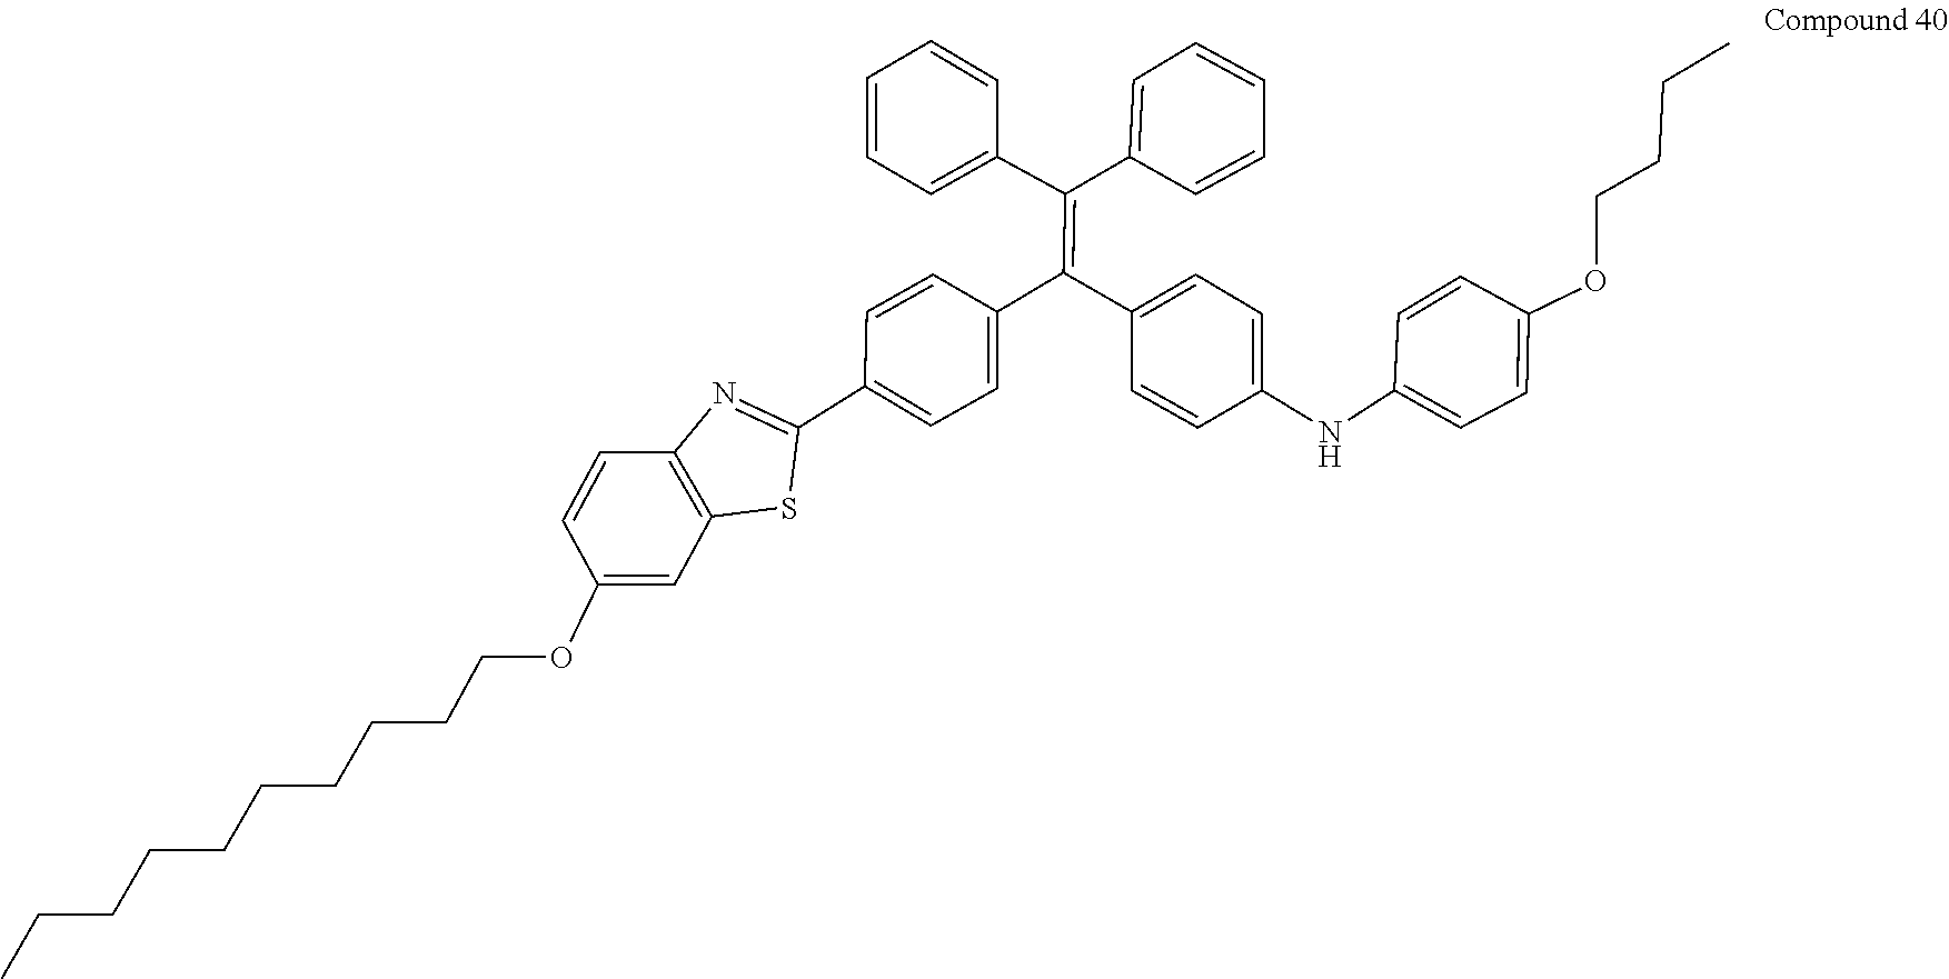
C(CCOC1=CC=C(NC2=CC=C(C(=C(C3=CC=CC=C3)C3=CC=CC=C3)C3=CC=C(C4=NC5=C(S4)C=C(OCCCCCCCCCC)C=C5)C=C3)C=C2)C=C1)C
